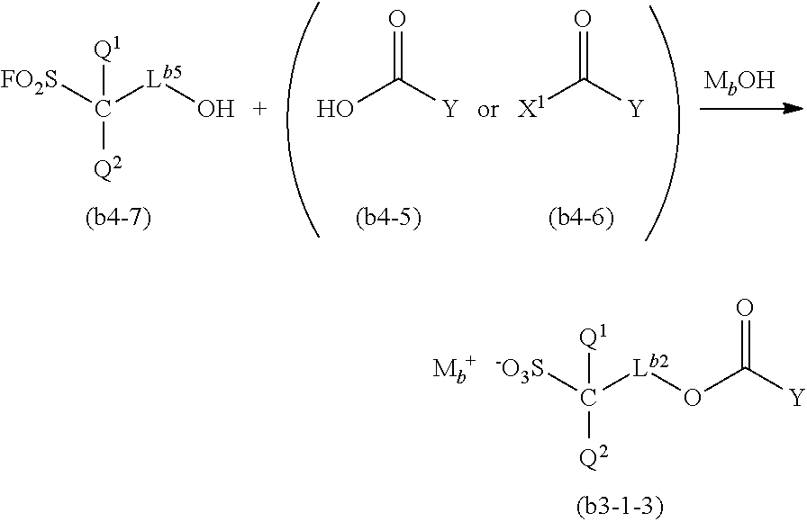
[Q2]C([Lb5]O)([FO2S])[Q1].OC([Y])=O.[X1]C([Y])=O.[Q2]C([Lb2]OC([Y])=O)([-O3S])[Q1]
